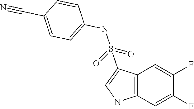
C1=CC(NS(C2=CNC3=C2C=C(F)C(F)=C3)(=O)=O)=CC=C1C#N
